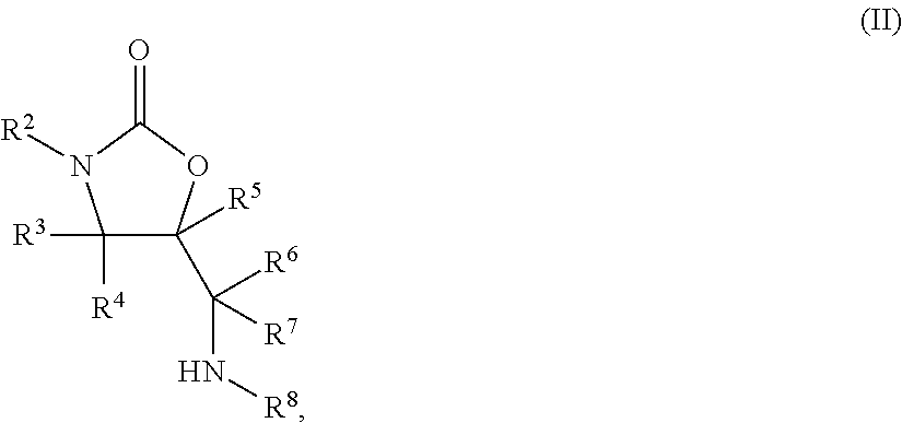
C1([R4])([R3])C([R5])(C(N[R8])([R6])[R7])OC(=O)N1[R2]
